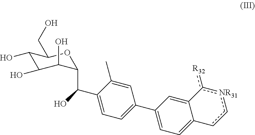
C1(O)C(O)C(O)C(C(C2=CC=C(C3=CC=C4C(=C3)c([R32])[NR31]cc4)C=C2C)O)OC1CO
